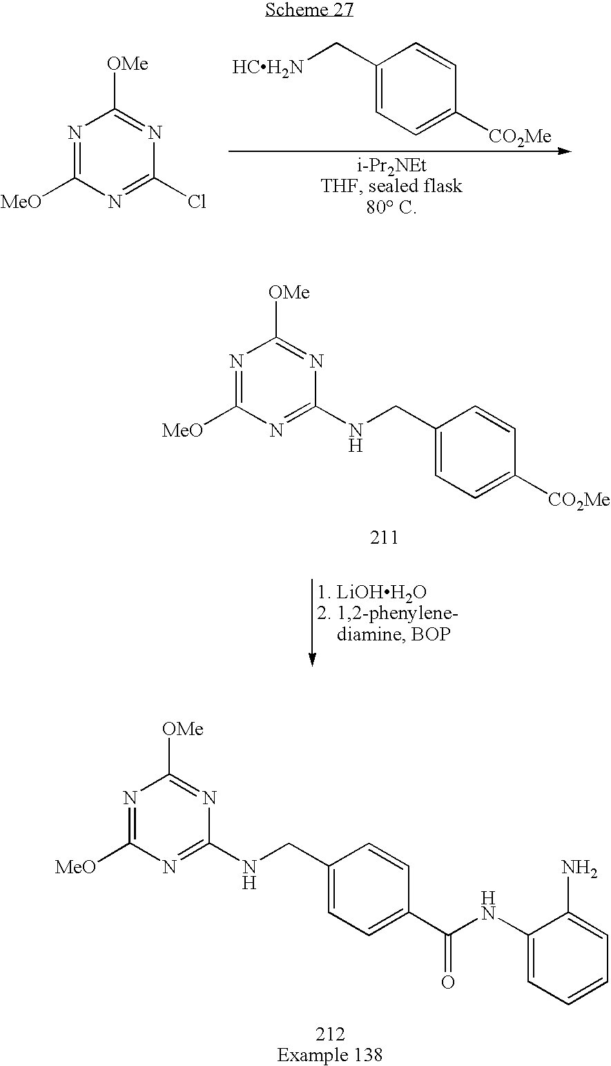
N1=C([MeO])N=C(Cl)N=C1[OMe].C1(C[HCH2N])=CC=C([CO2Me])C=C1.N1=C([MeO])N=C(NCC2=CC=C([CO2Me])C=C2)N=C1[OMe].N1=C([MeO])N=C(NCC2=CC=C(C(=O)NC3=CC=CC=C3N)C=C2)N=C1[OMe]
